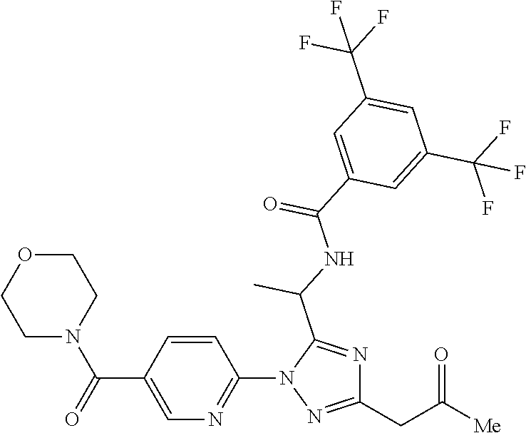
C1N(C(C2=CN=C(N3N=C(CC(=O)[Me])N=C3C(C)NC(=O)C3=CC(C(F)(F)F)=CC(C(F)(F)F)=C3)C=C2)=O)CCOC1
